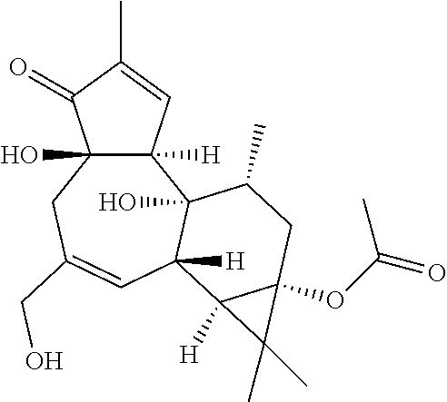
C12(O)C([H])(C=C(C)C1=O)C1(O)C([H])(C=C(CO)C2)C2([H])C(OC(=O)C)(CC1C)C2(C)C
